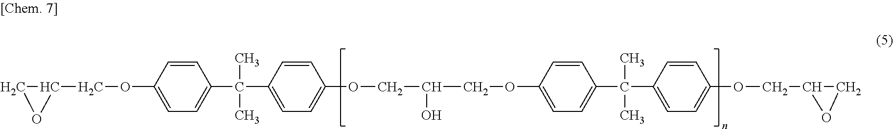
C1(COC2=CC=C(C(C3=CC=C(OCC(O)COC4=CC=C(C(C5=CC=C(OCC6OC6)C=C5)(C)C)C=C4)C=C3)(C)C)C=C2)CO1
